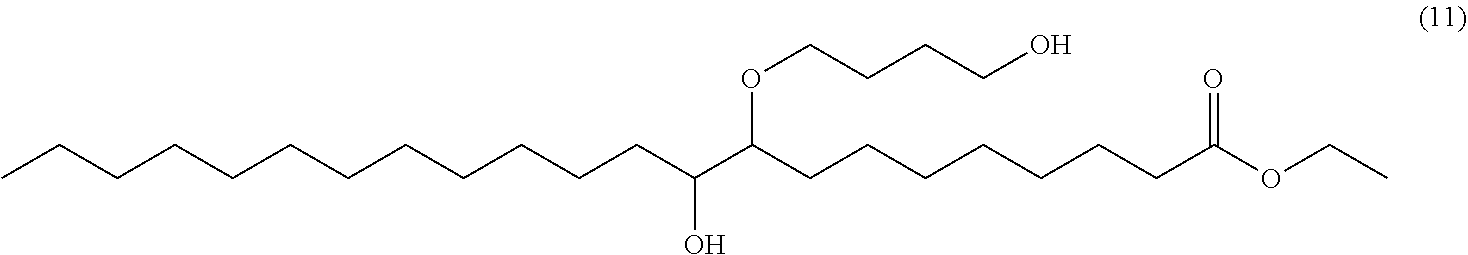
CCCCCCCCCCCCC(C(CCCCCCCC(OCC)=O)OCCCCO)O
